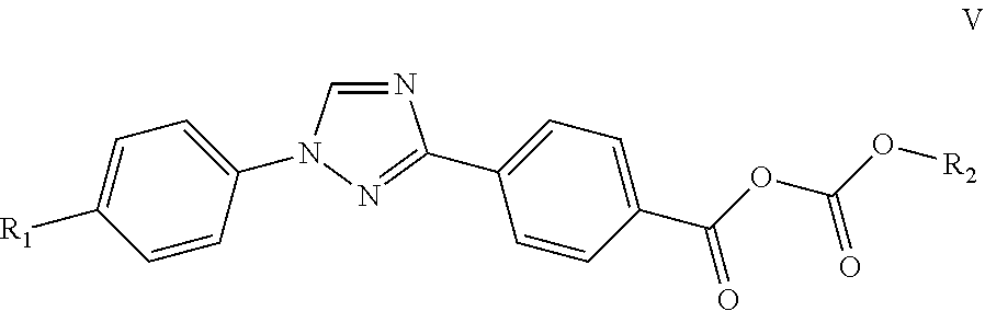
N1=CN(C2=CC=C([R1])C=C2)N=C1C1=CC=C(C(OC(O[R2])=O)=O)C=C1
